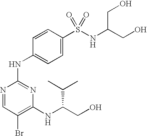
N1=CC(Br)=C(NC(CO)C(C)C)N=C1NC1=CC=C(S(NC(CO)CO)(=O)=O)C=C1
